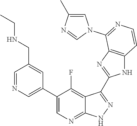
C1=NC=C(C2=CN=C3C(=C2F)C(C2=NC4=C(N2)C=CN=C4N2C=C(C)N=C2)=N[N H]3)C=C1CNCC
